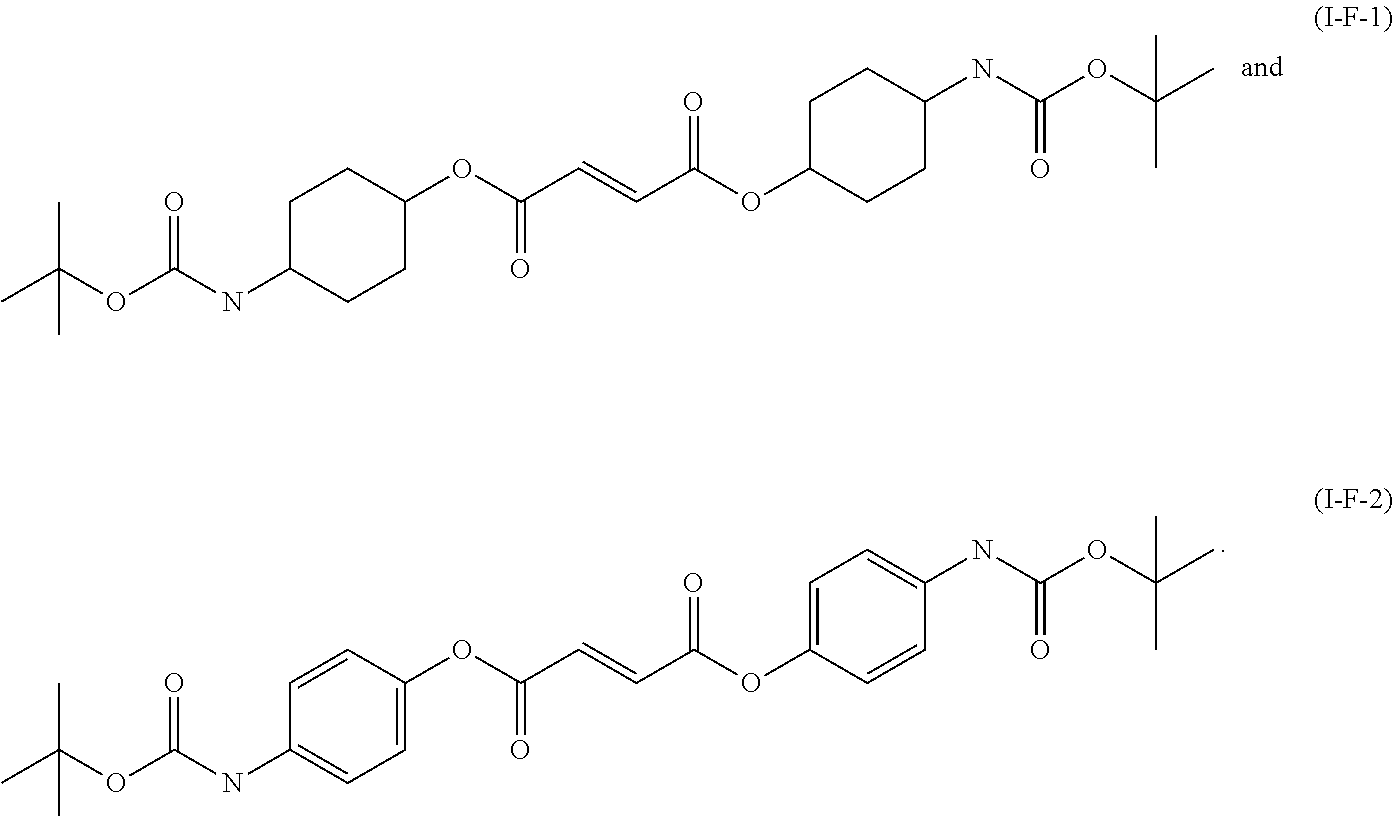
CC(OC(NC1CCC(OC(C=CC(OC2CCC(NC(OC(C)(C)C)=O)CC2)=O)=O)CC1)=O)(C)C.CC(OC(NC1=CC=C(OC(C=CC(OC2=CC=C(NC(OC(C)(C)C)=O)C=C2)=O)=O)C=C1)=O)(C)C
